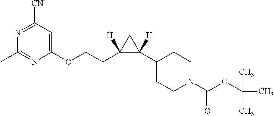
N1=C([CN])C=C(OCCC2([H])C(C3CCN(C(=O)OC(C)(C)C)CC3)([H])C2)N=C1C
